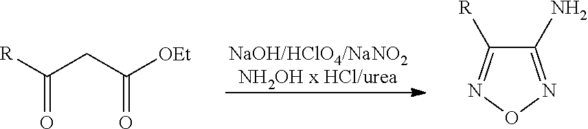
[R]C(CC([OEt])=O)=O.C1(N)=NON=C1[R]
